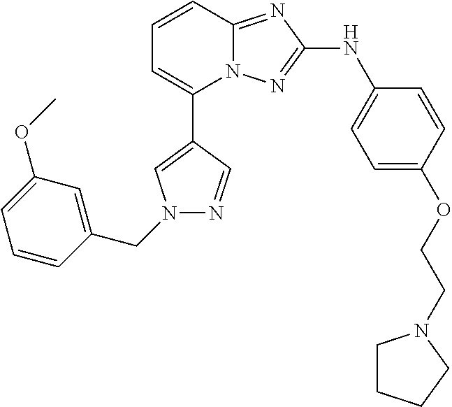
C1=CC2=NC(NC3=CC=C(OCCN4CCCC4)C=C3)=NN2C(C2=CN(CC3=CC(OC)=CC=C3)N=C2)=C1
